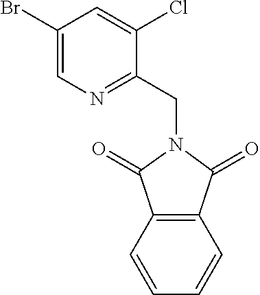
C1(CN2C(=O)C3=C(C2=O)C=CC=C3)=NC=C(Br)C=C1Cl
